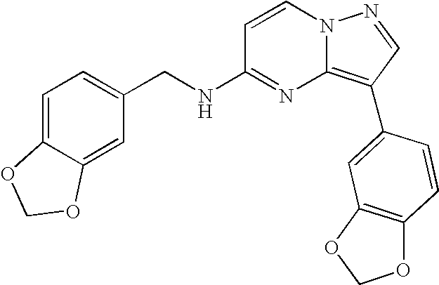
C1(CNC2=NC3=C(C4=CC5=C(C=C4)OCO5)C=NN3C=C2)=CC=C2C(=C1)OCO2
